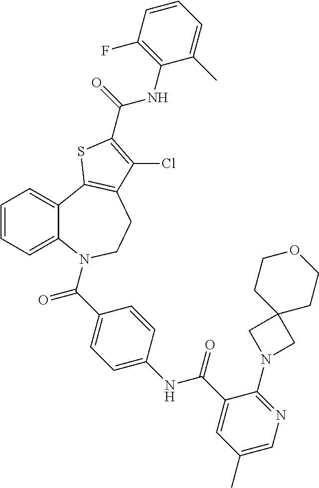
C1=CC=C2C(=C1)C1=C(CCN2C(=O)C2=CC=C(NC(=O)C3=CC(C)=CN=C3N3CC4(C3)CCOCC4)C=C2)C(Cl)=C(C(NC2=C(F)C=CC=C2C)=O)S1
